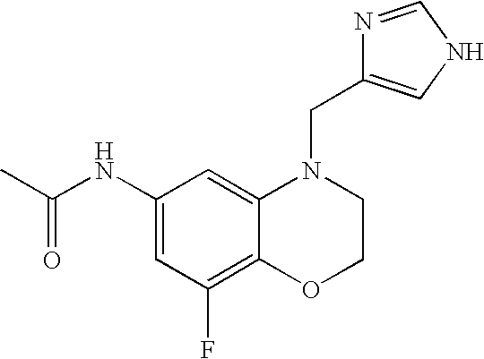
C1(NC(C)=O)=CC(F)=C2C(=C1)N(CC1=CNC=N1)CCO2
